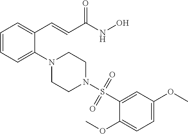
C1=CC=C(N2CCN(S(=O)(=O)C3=CC(OC)=CC=C3OC)CC2)C(C=CC(NO)=O)=C1
